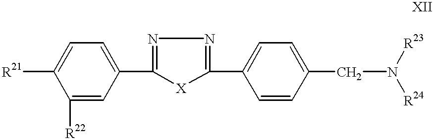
N1=C(C2=CC=C([R21])C([R22])=C2)[X]C(C2=CC=C(CN([R23])[R24])C=C2)=N1
